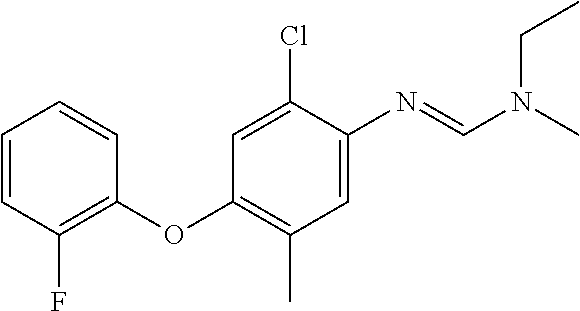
C1=CC(F)=C(OC2=C(C)C=C(N=CN(C)CC)C(Cl)=C2)C=C1
